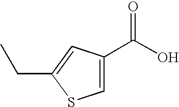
C1=C(C(=O)O)C=C(CC)S1
